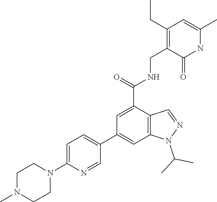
C1N(C)CCN(C2=CC=C(C3=CC4=C(C(C(=O)NCC5=C(CC)C=C(C)NC5=O)=C3)C=NN4C(C)C)C=N2)C1
